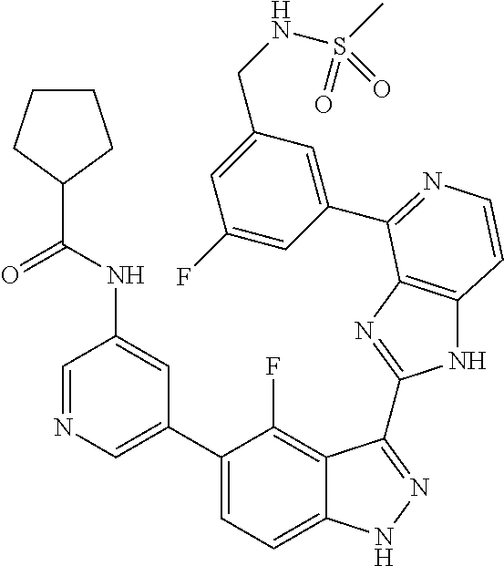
C1=C(C2=CC=C3C(=C2F)C(C2=NC4=C(N2)C=CN=C4C2=CC(CNS(C)(=O)=O)=CC(F)=C2)=NN3)C=C(NC(C2CCCC2)=O)C=N1
